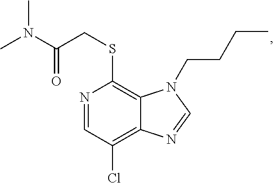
N1=CC(Cl)=C2C(=C1SCC(=O)N(C)C)N(CCCC)C=N2
